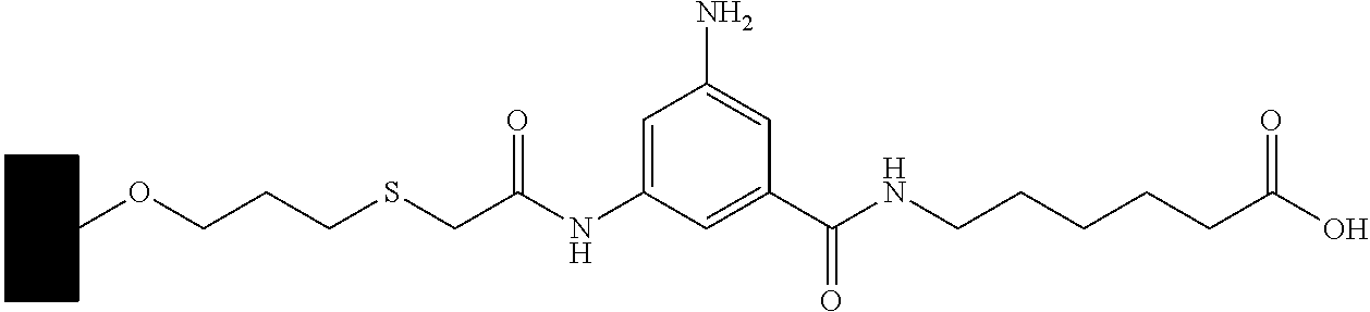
O=C(NCCCCCC(O)=O)C1=CC(NC(CSCCCOC2CCCCC2)=O)=CC(N)=C1
